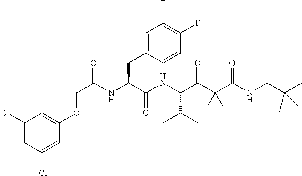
C(C(NC(C(NC(C(C(C(NCC(C)(C)C)=O)(F)F)=O)C(C)C)=O)CC1=CC(F)=C(F)C=C1)=O)OC1=CC(Cl)=CC(Cl)=C1
